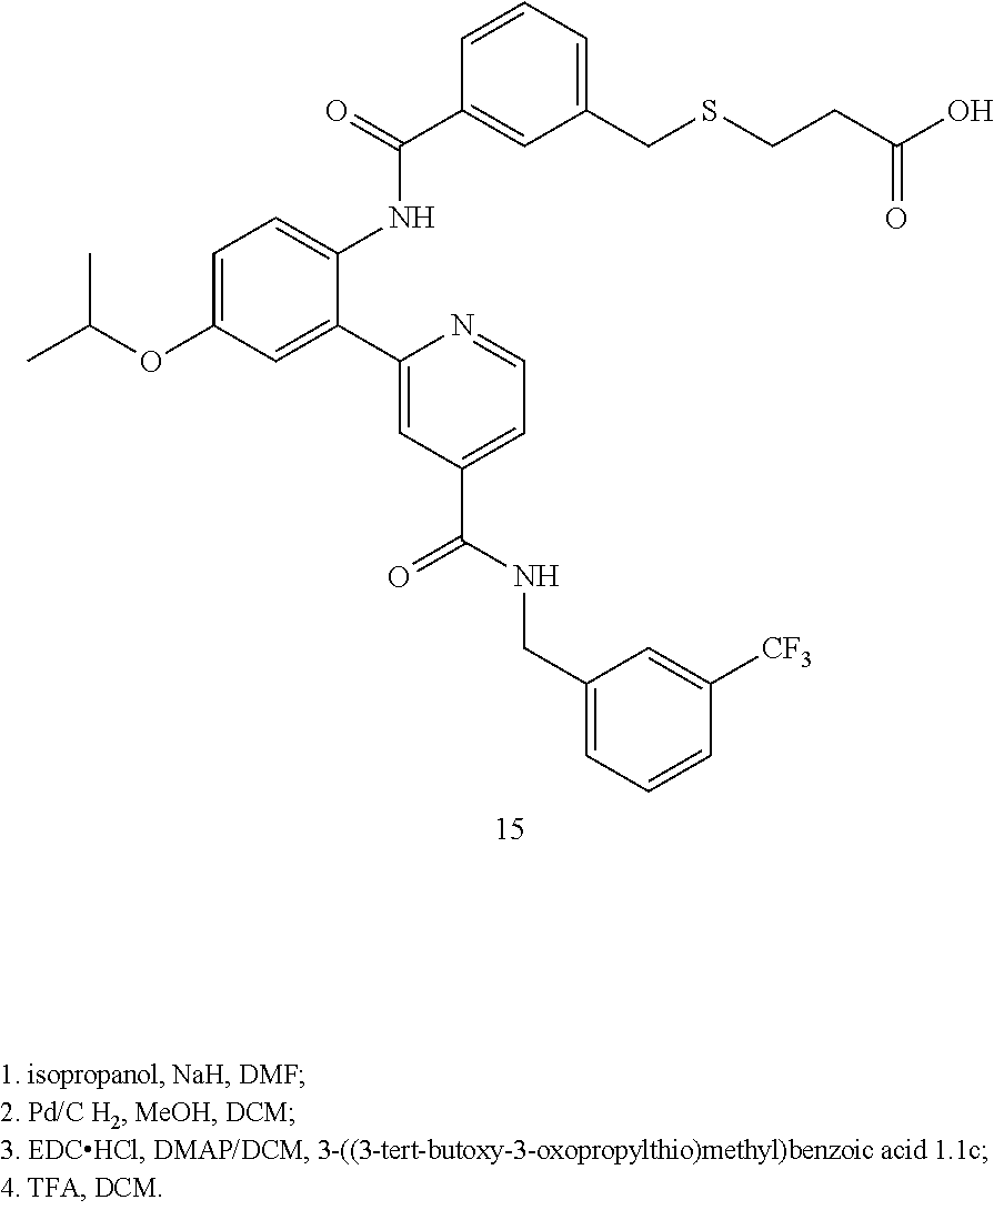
C1=C(OC(C)C)C=C(C2=CC(C(NCC3=CC=CC([CF3])=C3)=O)=CC=N2)C(NC(C2=CC(CSCCC(O)=O)=CC=C2)=O)=C1
